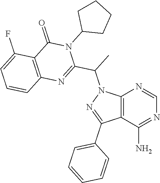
C12=C(C(N)=NC=N1)C(C1=CC=CC=C1)=NN2C(C)C1=NC2=C(C(=O)N1C1CCCC1)C(F)=CC=C2
